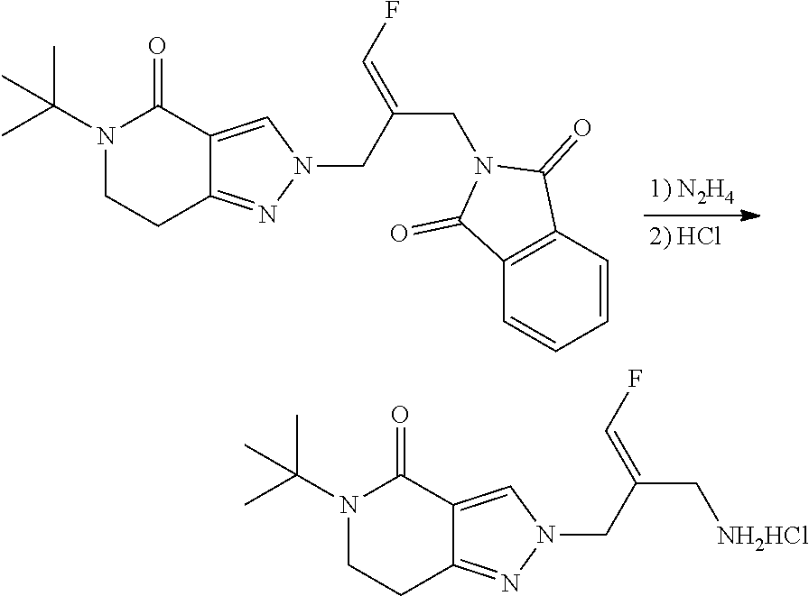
[NH2HCl]CC(=CF)CN1N=C2C(=C1)C(=O)N(C(C)(C)C)CC2.C1=CC=CC2=C1C(=O)N(CC(=CF)CN1N=C3C(=C1)C(=O)N(C(C)(C)C)CC3)C2=O
